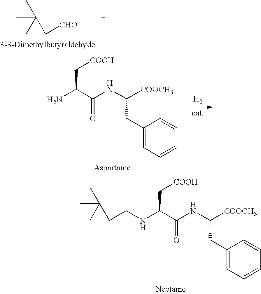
CC(C)(C)C[CHO].[H2].NC(C(NC([COOCH3])CC1=CC=CC=C1)=O)C[COOH].CC(C)(C)CCNC(C(NC([COOCH3])CC1=CC=CC=C1)=O)C[COOH]
